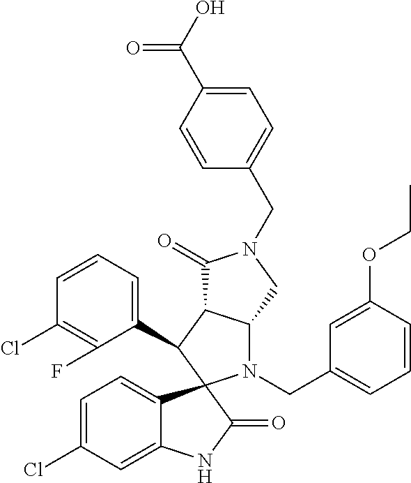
C1(C2C3C(N(CC4=CC=CC(OCC)=C4)C24C2=CC=C(Cl)C=C2NC4=O)CN(CC2=CC=C(C(O)=O)C=C2)C3=O)=CC=CC(Cl)=C1F
